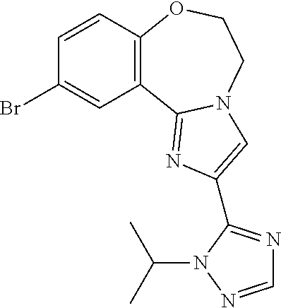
C1=CC2=C(C=C1Br)C1=NC(C3=NC=NN3C(C)C)=CN1CCO2
